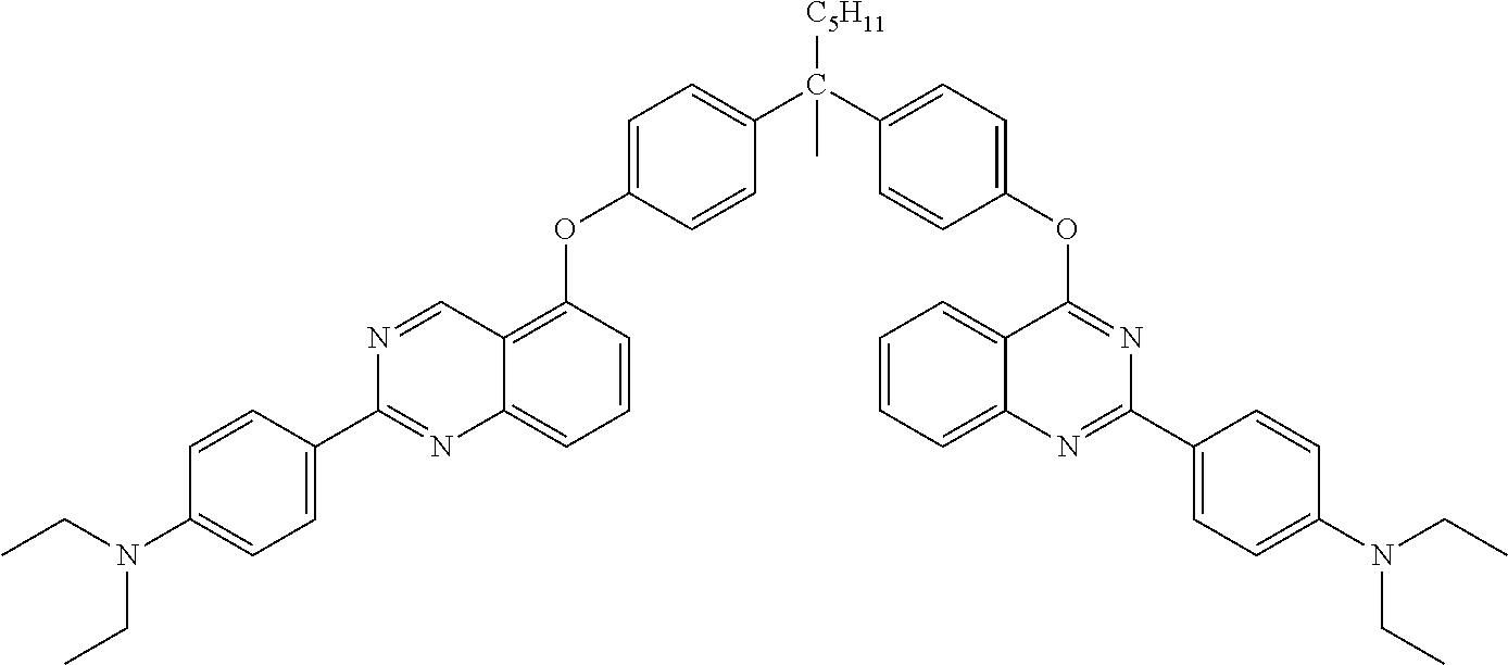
CCN(C1=CC=C(C2=NC3=CC=CC(OC4=CC=C(C([C5H11])(C5=CC=C(OC6=NC(C7=CC=C(N(CC)CC)C=C7)=NC7=CC=CC=C67)C=C5)C)C=C4)=C3C=N2)C=C1)CC
